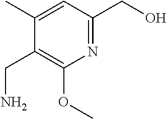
C1(C)=CC(CO)=NC(OC)=C1CN
